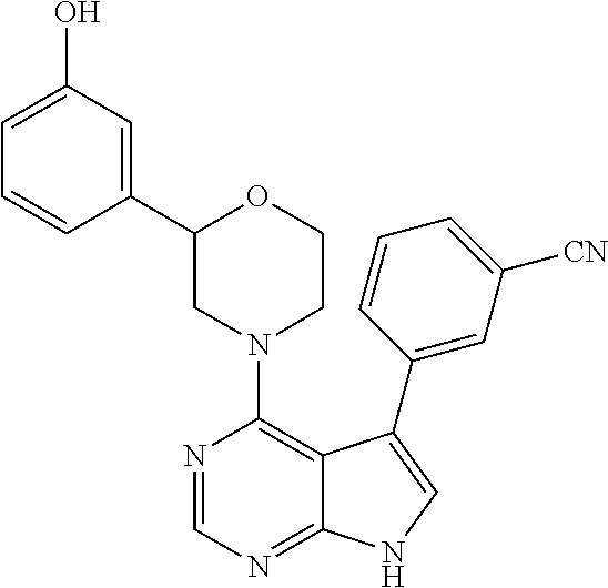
C12=NC=NC(N3CCOC(C4=CC(O)=CC=C4)C3)=C1C(C1=CC([CN])=CC=C1)=CN2
